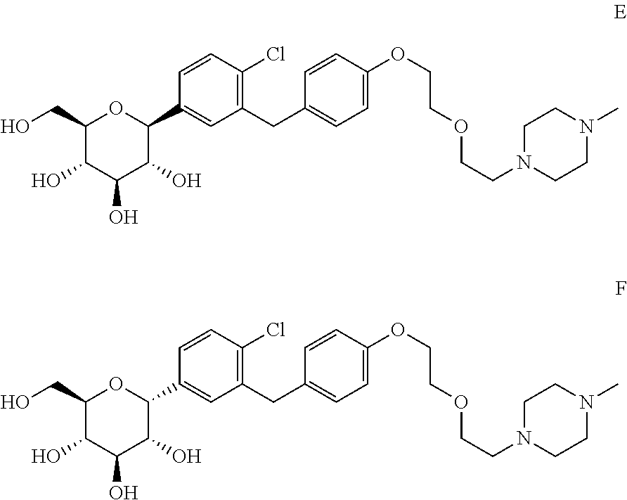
C1(CO)C(O)C(O)C(O)C(C2=CC(CC3=CC=C(OCCOCCN4CCN(C)CC4)C=C3)=C(Cl)C=C2)O1.C1(CO)C(O)C(O)C(O)C(C2=CC(CC3=CC=C(OCCOCCN4CCN(C)CC4)C=C3)=C(Cl)C=C2)O1
